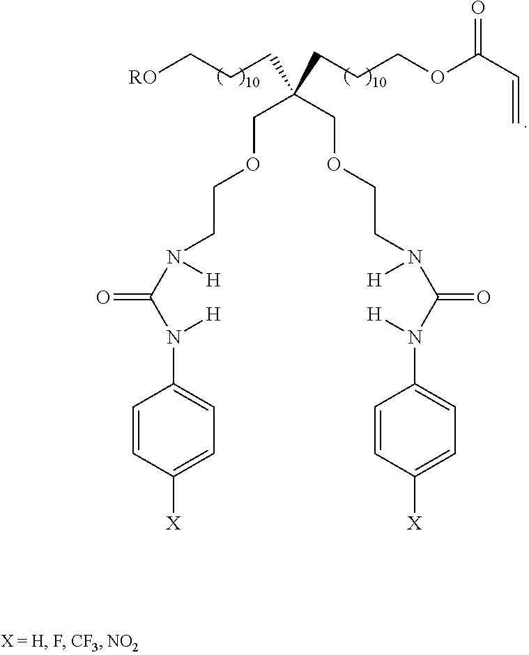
C1=CC([X])=CC=C1N(C(N([H])CCOCC(COCCN(C(N([H])C1=CC=C([X])C=C1)=O)[H])(CCC[RO])CCCOC(C=C)=O)=O)[H]
